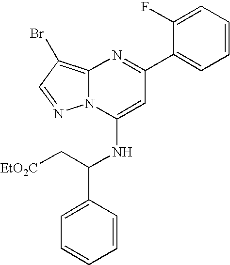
C1=C(C(C[EtO2C])NC2=CC(C3=CC=CC=C3F)=NC3=C(Br)C=NN23)C=CC=C1
